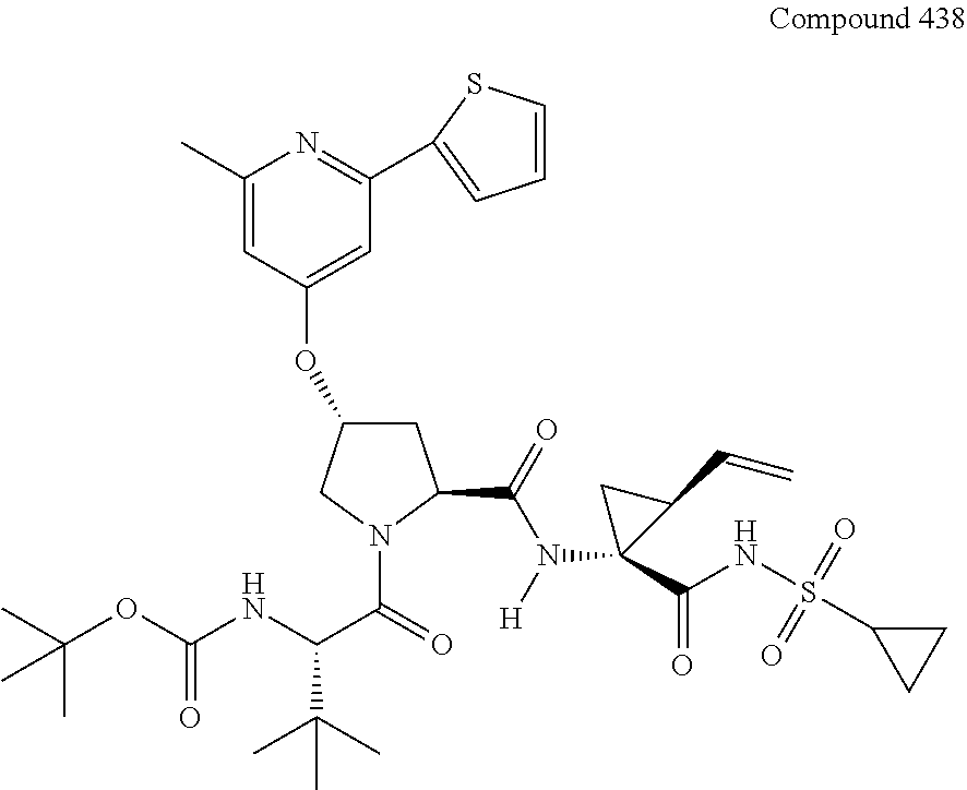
C1(OC2CC(C(=O)N([H])C3(C(NS(C4CC4)(=O)=O)=O)CC3C=C)N(C(=O)C(NC(OC(C)(C)C)=O)C(C)(C)C)C2)=CC(C2=CC=CS2)=NC(C)=C1
